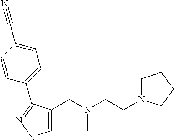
C1=C(CN(CCN2CCCC2)C)C(C2=CC=C(C#N)C=C2)=NN1
